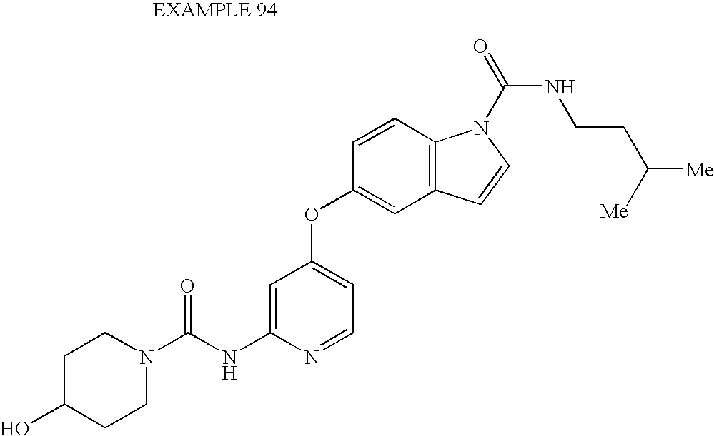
C1=C(NC(N2CCC(O)CC2)=O)N=CC=C1OC1=CC2=C(C=C1)N(C(=O)NCCC([Me])[Me])C=C2
